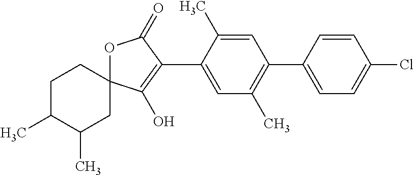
C1C(C)C(C)CC2(C1)OC(=O)C(C1=CC(C)=C(C3=CC=C(Cl)C=C3)C=C1C)=C2O
